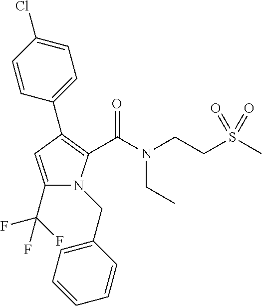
C1(C2=C(C(=O)N(CC)CCS(C)(=O)=O)N(CC3=CC=CC=C3)C(C(F)(F)F)=C2)=CC=C(Cl)C=C1
